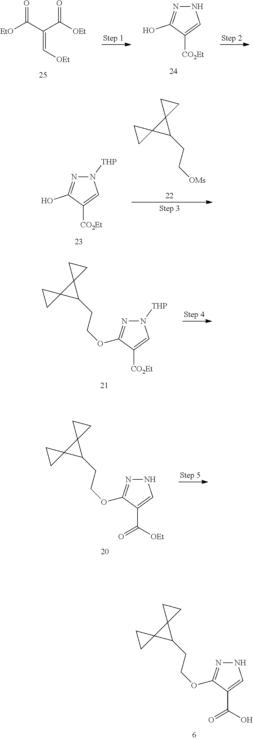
O=C(C(=C[OEt])C([OEt])=O)[EtO].N1N=C(O)C([CO2Et])=C1.N1([THP])N=C(O)C([CO2Et])=C1.[OMs]CCC1C2(C13CC3)CC2.N1([THP])N=C(OCCC2C3(C24CC4)CC3)C([CO2Et])=C1.N1N=C(OCCC2C3(C24CC4)CC3)C(C([OEt])=O)=C1.N1N=C(OCCC2C3(C24CC4)CC3)C(C(O)=O)=C1
